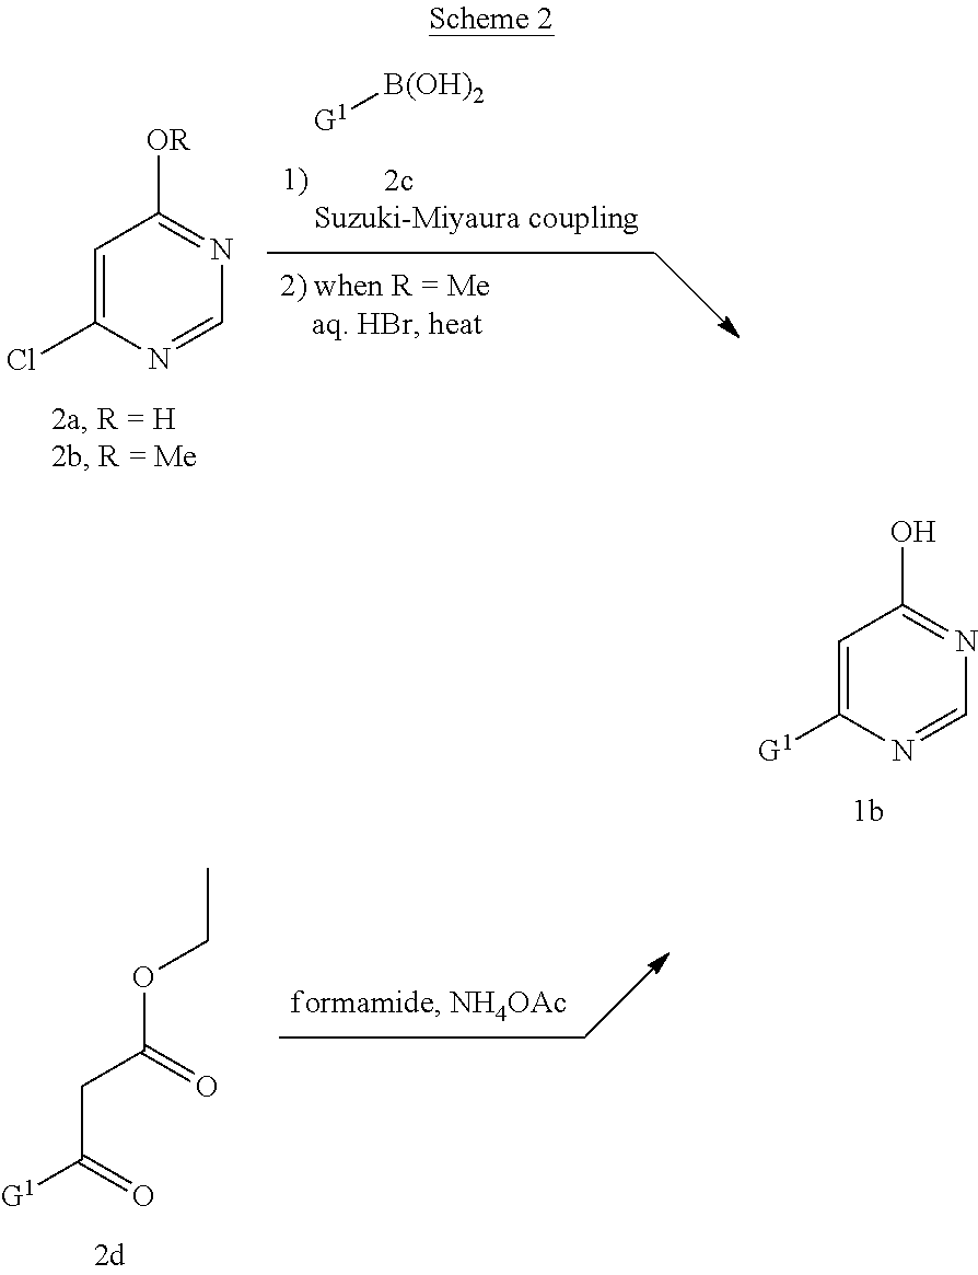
C1=C([G1])N=CN=C1O.[G1][B(OH)2].C1=C(Cl)N=CN=C1[OR].C(C([G1])=O)C(=O)OCC
